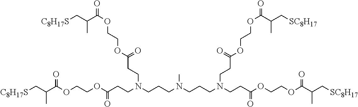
[C8H17S]CC(C(OCCOC(CCN(CCCN(CCCN(CCC(OCCOC(C(C[SC8H17])C)=O)=O)CCC(OCCOC(=O)C(C[SC8H17])C)=O)C)CCC(OCCOC(=O)C(C[C8H17S])C)=O)=O)=O)C
